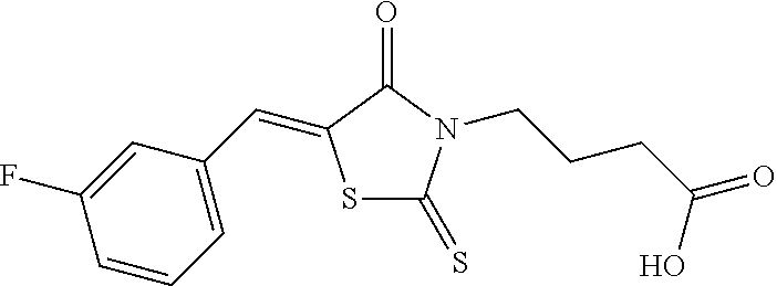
S1C(=S)N(CCCC(=O)O)C(=O)C1=CC1=CC=CC(F)=C1
